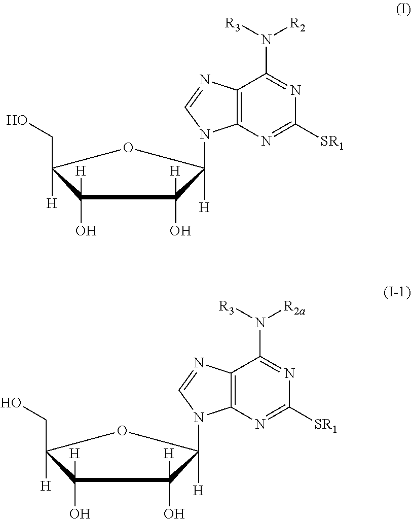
[H]C1(N2C3=C(N=C2)C(N([R2])[R3])=NC([SR1])=N3)C([H])(O)C([H])(O)C([H])(CO)O1.[H]C1(N2C3=C(N=C2)C(N([R2a])[R3])=NC([SR1])=N3)C([H])(O)C([H])(O)C([H])(CO)O1
